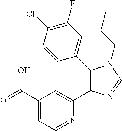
C1(C(=O)O)=CC=NC(C2=C(C3=CC(F)=C(Cl)C=C3)N(CCC)C=N2)=C1
